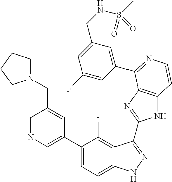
C1=C(C2=CC=C3C(=C2F)C(C2=NC4=C(N2)C=CN=C4C2=CC(CNS(C)(=O)=O)=CC(F)=C2)=NN3)C=C(CN2CCCC2)C=N1
